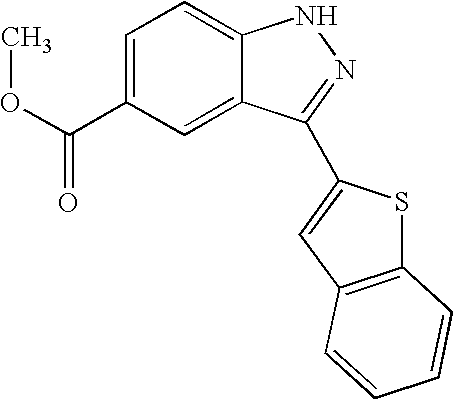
C1=C(C(OC)=O)C=C2C(=C1)NN=C2C1=CC2=C(S1)C=CC=C2
